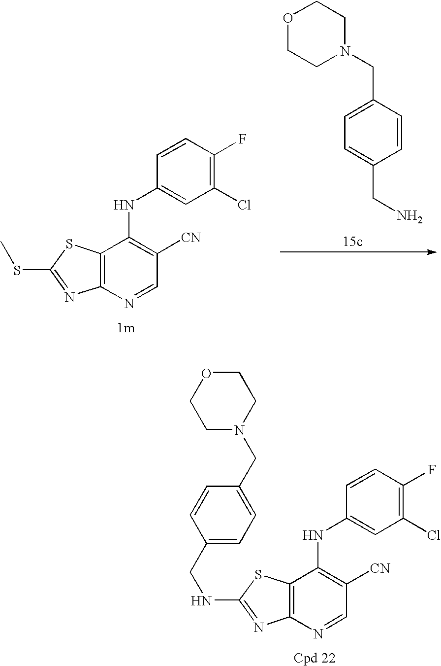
C12=C(N=CC([CN])=C1NC1=CC(Cl)=C(F)C=C1)N=C(SC)S2.O1CCN(CC2=CC=C(CN)C=C2)CC1.C12=C(N=CC([CN])=C1NC1=CC(Cl)=C(F)C=C1)N=C(NCC1=CC=C(CN3CCOCC3)C=C1)S2
